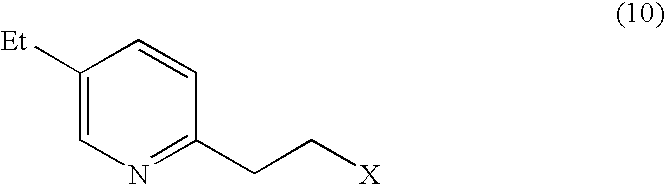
C1([Et])=CN=C(CC[X])C=C1
